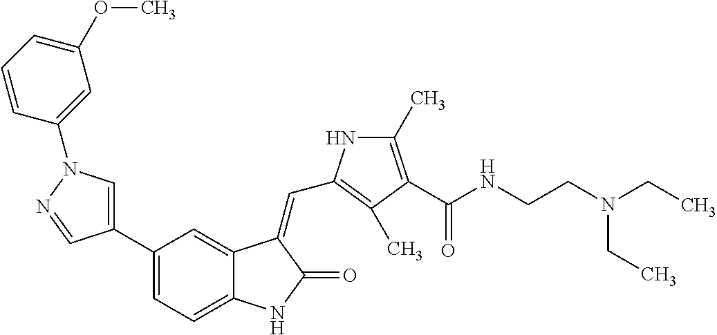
C1=C(C2=CC=C3C(=C2)C(=CC2=C(C)C(C(NCCN(CC)CC)=O)=C(C)N2)C(=O)N3)C=NN1C1=CC(OC)=CC=C1
